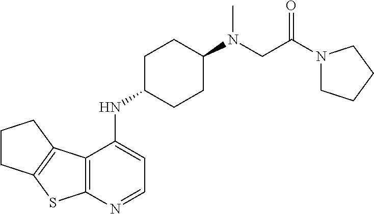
C1CC2=C(C1)C1=C(S2)N=CC=C1NC1CCC(N(CC(N2CCCC2)=O)C)CC1
